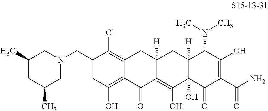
C1(CN2CC(C)CC(C)C2)=CC(O)=C2C(=C1Cl)CC1([H])C(=C(O)C3(O)C([H])(C1)C(N(C)C)C(O)=C(C(N)=O)C3=O)C2=O
